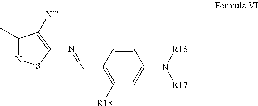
C1(N=NC2=C([R18])C=C(N([R16])[R17])C=C2)=C([X])C(C)=NS1
